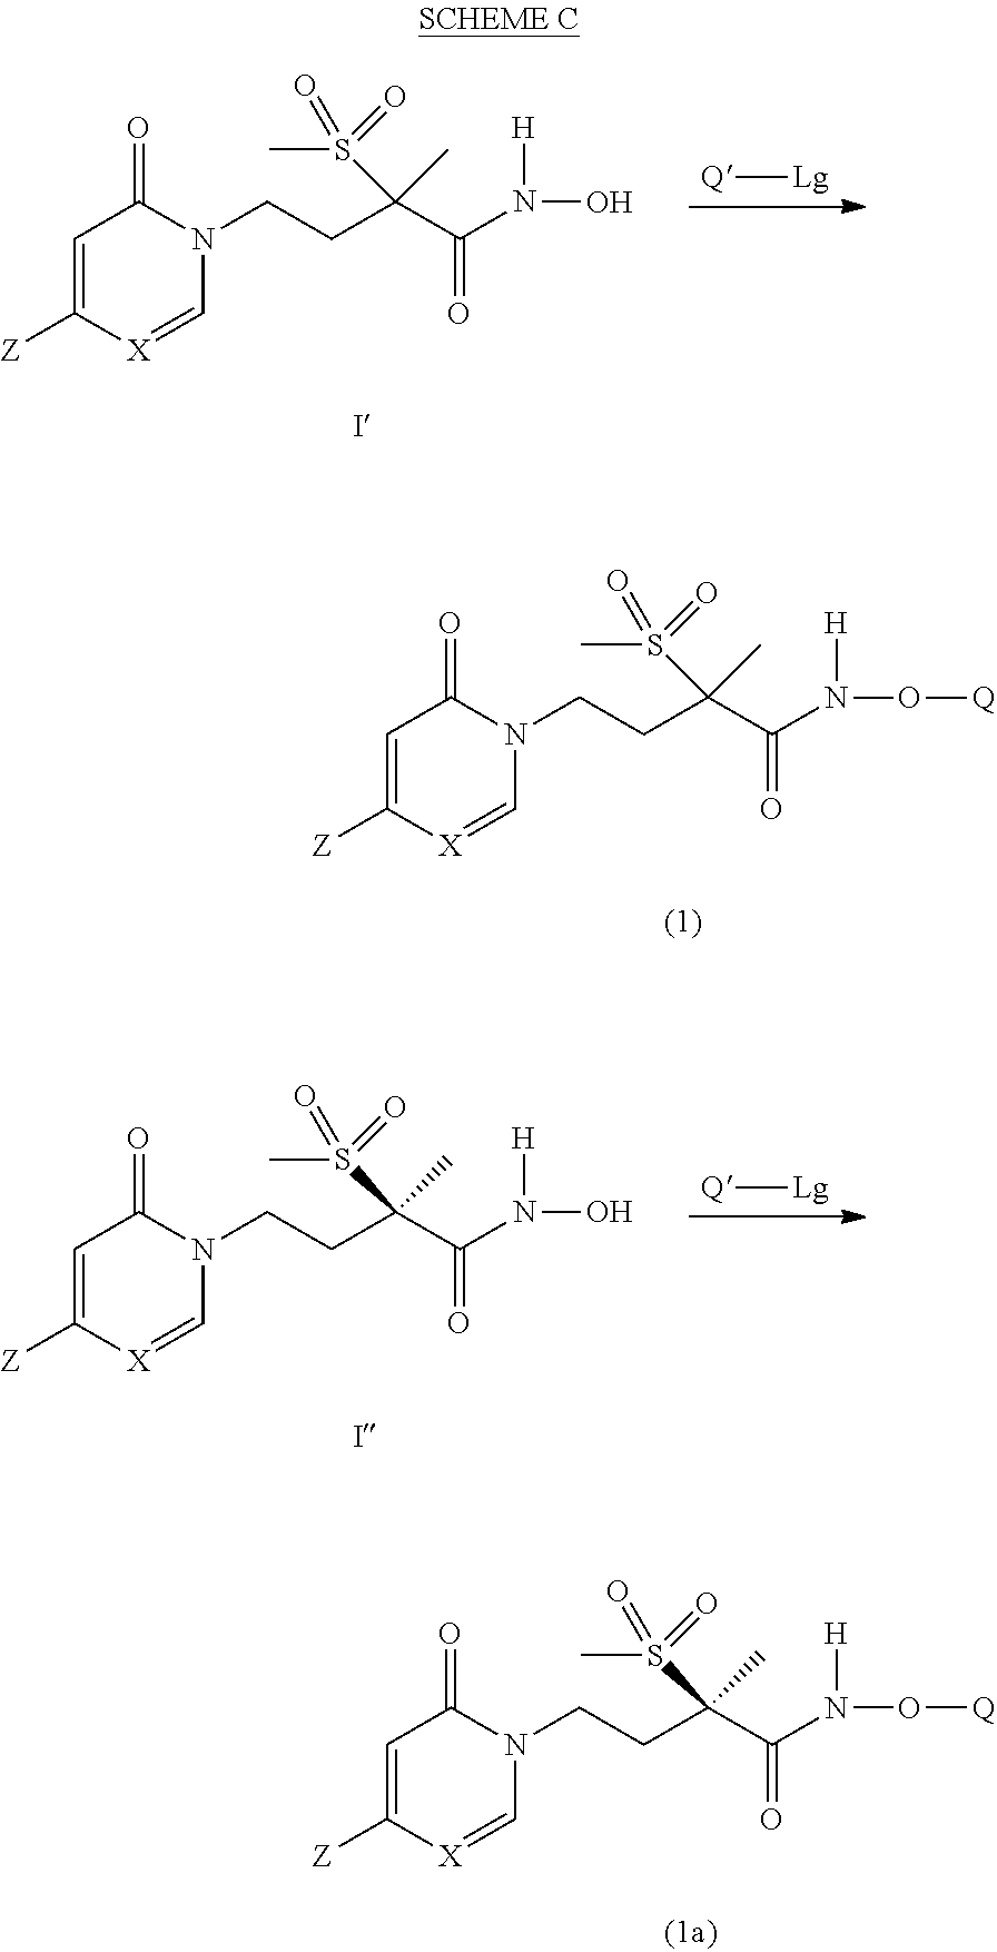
C(CC(C(N(O)[H])=O)(C)S(C)(=O)=O)N1C=[X]C([Z])=CC1=O.[Q][Lg].C(CC(C(N(O[Q])[H])=O)(C)S(C)(=O)=O)N1C=[X]C([Z])=CC1=O.C(CC(C(N(O)[H])=O)(C)S(C)(=O)=O)N1C=[X]C([Z])=CC1=O.[Q][Lg].C(CC(C(N(O[Q])[H])=O)(C)S(C)(=O)=O)N1C=[X]C([Z])=CC1=O
